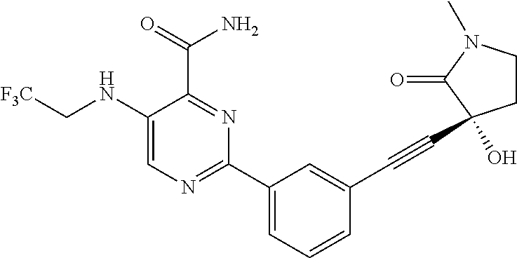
C1(NC[F3C])=CN=C(C2=CC=CC(C#CC3(O)CCN(C)C3=O)=C2)N=C1C(N)=O
